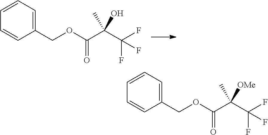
O(C(C(C(F)(F)F)(C)[OMe])=O)CC1=CC=CC=C1.O(C(C(C(F)(F)F)(C)O)=O)CC1=CC=CC=C1
